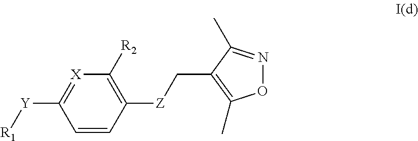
C1=CC([Z]CC2=C(C)ON=C2C)=C([R2])[X]=C1[Y][R1]
